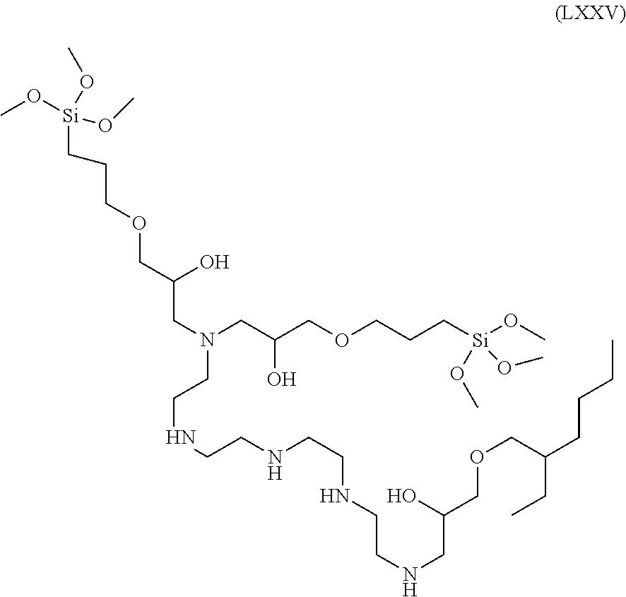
C(N(CC(COCCC[Si](OC)(OC)OC)O)CCNCCNCCNCCNCC(O)COCC(CC)CCCC)C(O)COCCC[Si](OC)(OC)OC
